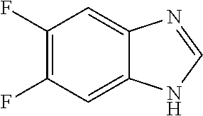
C1(F)=C(F)C=C2C(=C1)N=CN2
